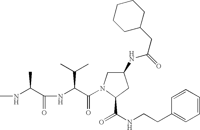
CNC(C(NC(C(=O)N1CC(NC(CC2CCCCC2)=O)CC1C(NCCC1=CC=CC=C1)=O)C(C)C)=O)C
